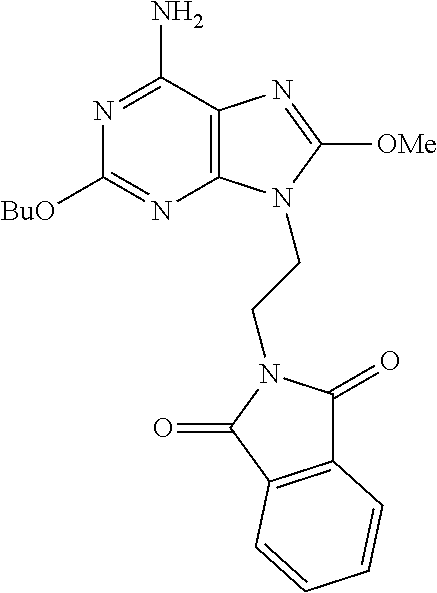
C1([BuO])=NC2=C(C(N)=N1)N=C([OMe])N2CCN1C(=O)C2=C(C1=O)C=CC=C2
